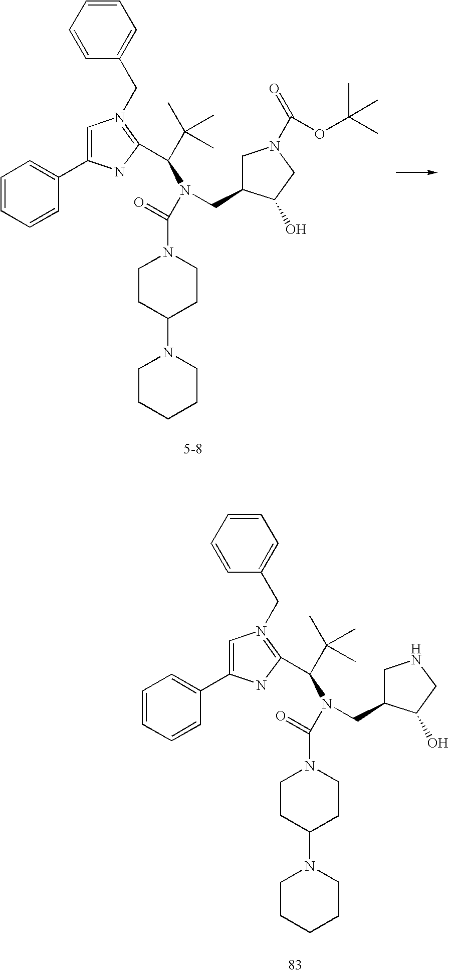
C1=C(C2=CC=CC=C2)NC(C(C(C)(C)C)N(CC2CN(C(=O)OC(C)(C)C)CC2O)C(N2CCC(N3CCCCC3)CC2)=O)=N1CC1=CC=CC=C1.C1=C(C2=CC=CC=C2)NC(C(C(C)(C)C)N(CC2CNCC2O)C(N2CCC(N3CCCCC3)CC2)=O)=N1CC1=CC=CC=C1
